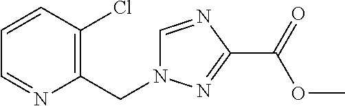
C1(Cl)=C(CN2C=NC(C(OC)=O)=N2)N=CC=C1
